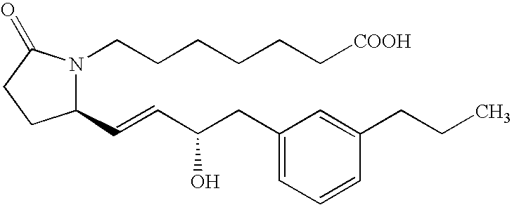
C1(C=CC(O)CC2=CC=CC(CCC)=C2)N(CCCCCC[COOH])C(=O)CC1
